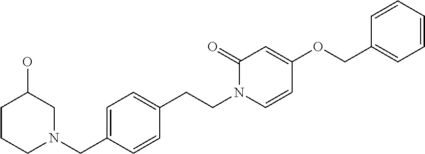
C1=C(CN2CC(O)CCC2)C=CC(CCN2C=CC(OCC3=CC=CC=C3)=CC2=O)=C1
